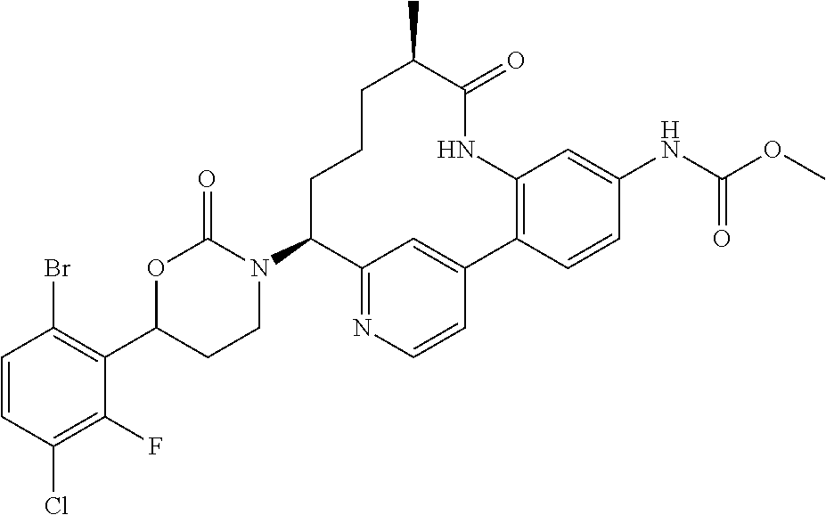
C1=CC(Cl)=C(F)C(C2CCN(C3C4=NC=CC(=C4)C4=C(C=C(NC(=O)OC)C=C4)NC(=O)C(C)CCC3)C(=O)O2)=C1Br
